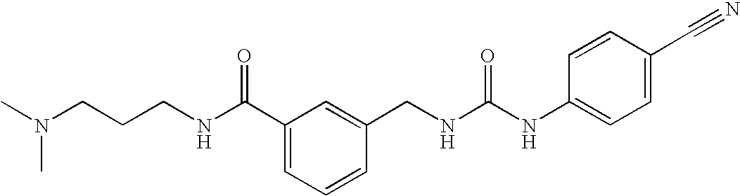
CN(CCCNC(C1=CC=CC(CNC(NC2=CC=C(C#N)C=C2)=O)=C1)=O)C
